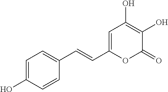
C(C1=CC(O)=C(O)C(=O)O1)=CC1=CC=C(O)C=C1
